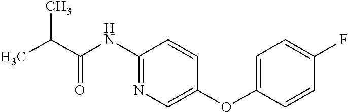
CC(C(NC1=NC=C(OC2=CC=C(F)C=C2)C=C1)=O)C
